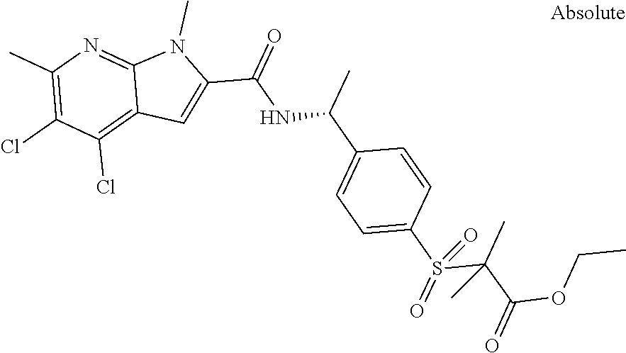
C12=C(Cl)C(Cl)=C(C)N=C1N(C)C(C(=O)NC(C1=CC=C(S(=O)(C(C(=O)OCC)(C)C)=O)C=C1)C)=C2
